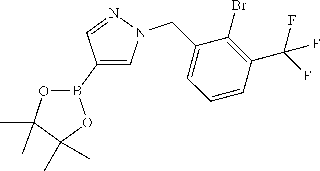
C1(B2OC(C)(C)C(C)(C)O2)=CN(CC2=CC=CC(C(F)(F)F)=C2Br)N=C1
